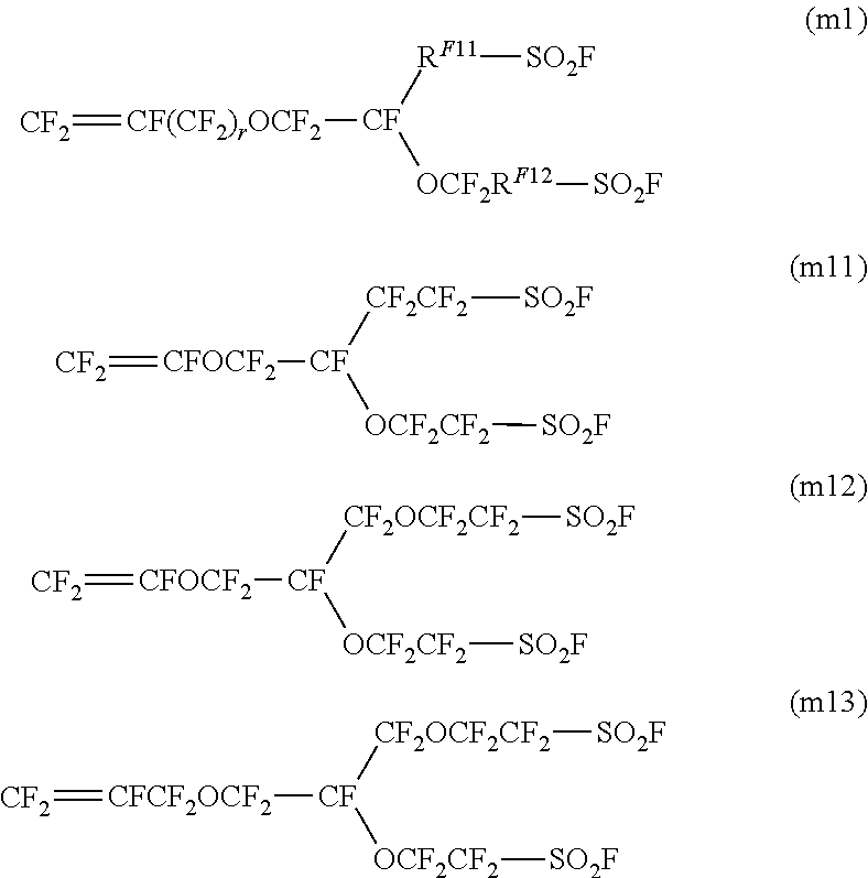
[CF(CF2)rOCF2]([CF]([RF11][SO2F])[OCF2RF12][SO2F])=[CF2].[CFOCF2]([CF]([CF2CF2][SO2F])[OCF2CF2][SO2F])=[CF2].[CFOCF2]([CF]([CF2OCF2CF2][SO2F])[OCF2CF2][SO2F])=[CF2].[CFCF2OCF2]([CF]([CF2OCF2CF2][SO2F])[OCF2CF2][SO2F])=[CF2]
